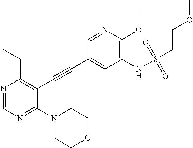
N1(C2=NC=NC(CC)=C2C#CC2=CC(NS(CCOC)(=O)=O)=C(OC)N=C2)CCOCC1
